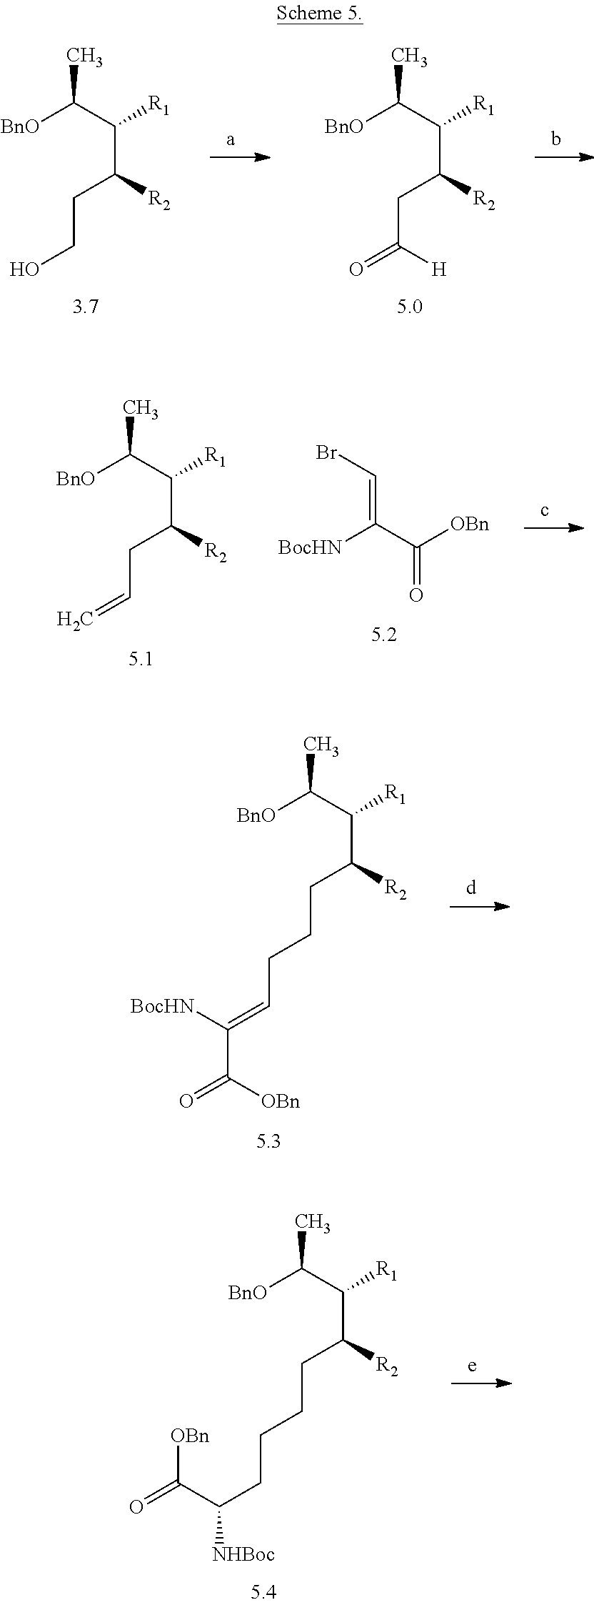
[BnO]C(C([R1])C(CCO)[R2])C.[BnO]C(C([R1])C(CC(=O)[H])[R2])C.[BnO]C(C([R1])C(CC=C)[R2])C.[BocHN]C(C([OBn])=O)=CBr.[BnO]C(C([R1])C(CCCC=C(C(=O)[OBn])[BocHN])[R2])C.[BnO]C(C([R1])C(CCCCC([NHBoc])C(=O)[OBn])[R2])C
